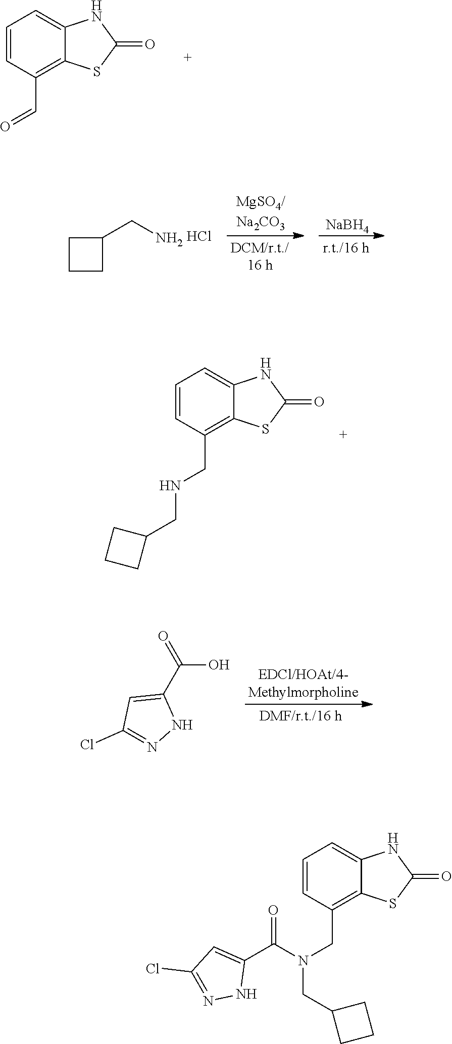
C1(CN)CCC1.Cl.[NaBH4].C(O)(=O)C1=CC(Cl)=NN1.C12=C(CN(CC3CCC3)C(=O)C3=CC(Cl)=NN3)C=CC=C1NC(=O)S2.C12=C(C=O)C=CC=C1NC(=O)S2.C12=C(CNCC3CCC3)C=CC=C1NC(=O)S2
